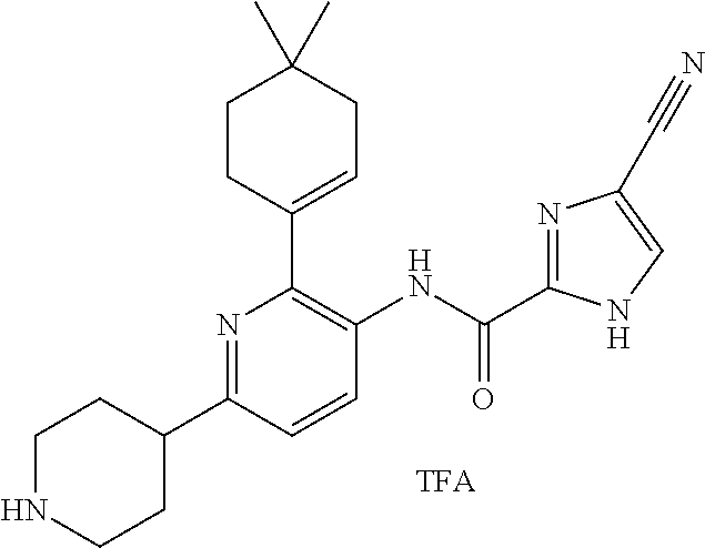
C1NCCC(C2=NC(C3=CCC(C)(C)CC3)=C(NC(=O)C3=NC(C#N)=CN3)C=C2)C1
